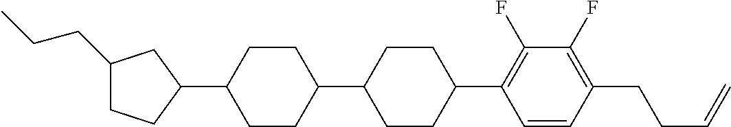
C1(CCC)CCC(C2CCC(C3CCC(C4=C(F)C(F)=C(CCC=C)C=C4)CC3)CC2)C1
